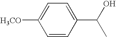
C1=C(C(O)C)C=CC([H3CO])=C1
